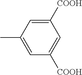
C1([COOH])=CC(C)=CC([COOH])=C1
